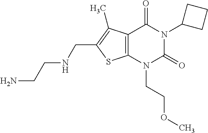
C12=C(N(CCOC)C(=O)N(C3CCC3)C1=O)SC(CNCCN)=C2C
